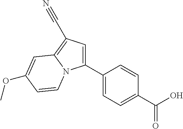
C1(C2=CC=C(C(O)=O)C=C2)=CC(C#N)=C2N1C=CC(OC)=C2
